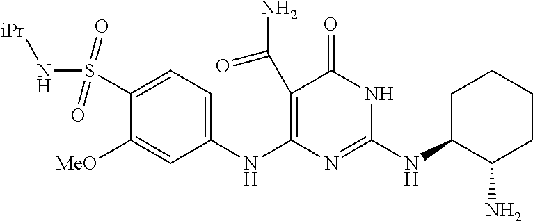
C1(S(N[iPr])(=O)=O)=CC=C(NC2=C(C(=O)N)C(=O)NC(NC3C(N)CCCC3)=N2)C=C1[MeO]
